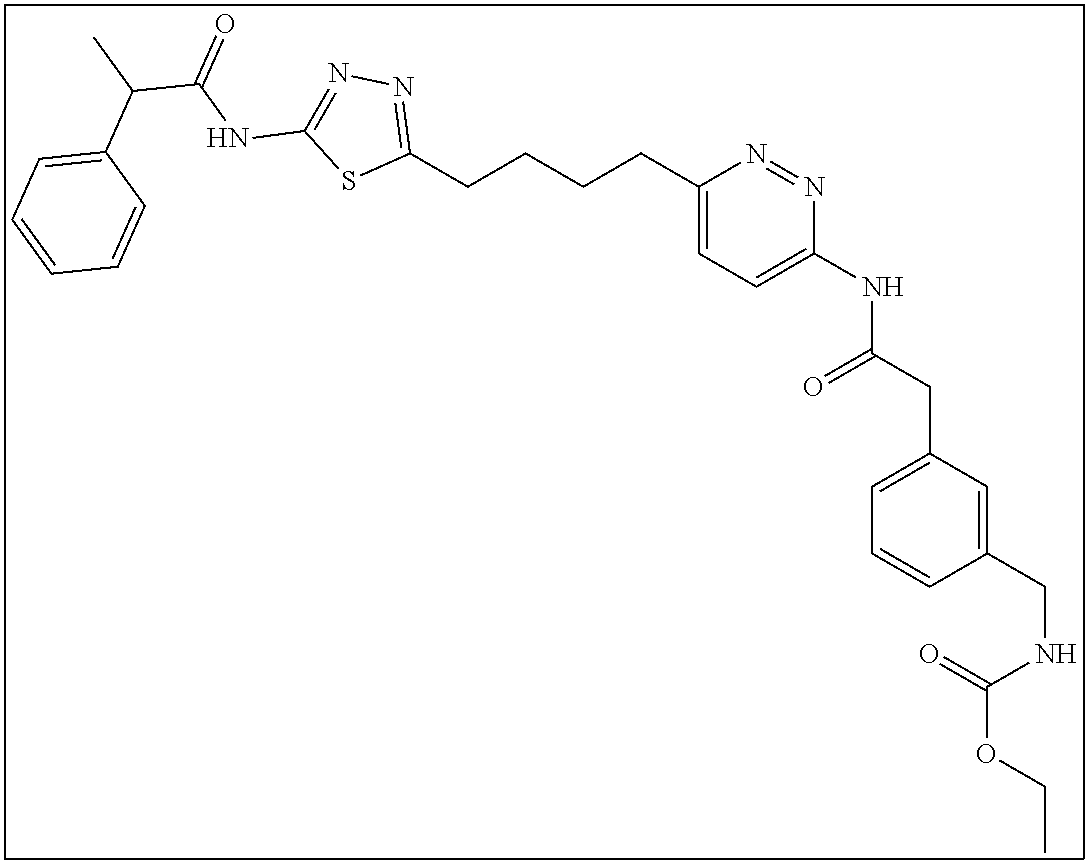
C1(CCCCC2=CC=C(NC(CC3=CC=CC(CNC(OCC)=O)=C3)=O)N=N2)=NN=C(NC(C(C2=CC=CC=C2)C)=O)S1
